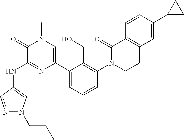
N(C1=NC(C2=CC=CC(N3CCC4=C(C3=O)C=CC(C3CC3)=C4)=C2CO)=CN(C)C1=O)C1=CN(CCC)N=C1
